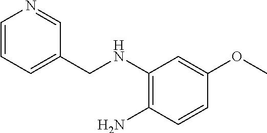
C1(CNC2=C(N)C=CC(OC)=C2)=CC=CN=C1
